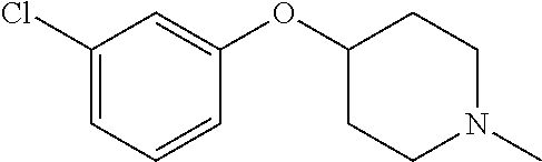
C1=C(OC2CCN(C)CC2)C=CC=C1Cl
